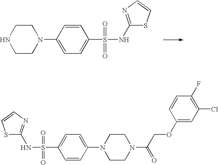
N1CCN(C2=CC=C(S(=O)(=O)NC3=NC=CS3)C=C2)CC1.N1(C(COC2=CC(Cl)=C(F)C=C2)=O)CCN(C2=CC=C(S(=O)(=O)NC3=NC=CS3)C=C2)CC1
